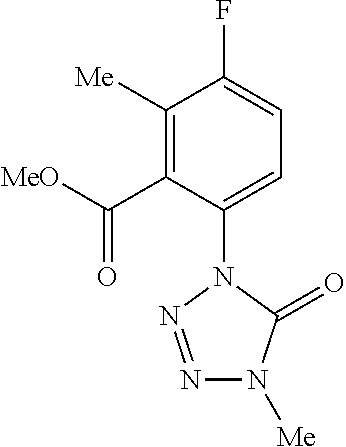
C1([Me])=C(C([MeO])=O)C(N2N=NN([Me])C2=O)=CC=C1F
